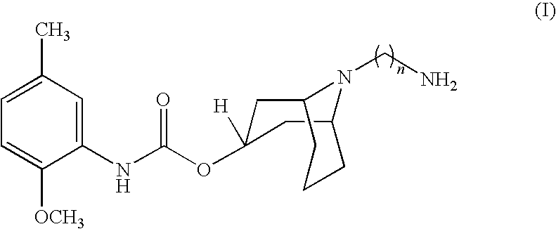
C12CC(OC(NC3=CC(C)=CC=C3[OCH3])=O)([H])CC(CCC1)N2CN
